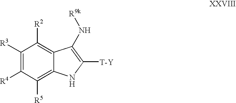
C1([R3])=C([R4])C([R5])=C2C(=C1[R2])C(N[R9k])=C([T-Y])N2
